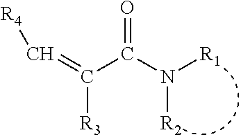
C(=C(C(N([R1])[R2])=O)[R3])[R4]
